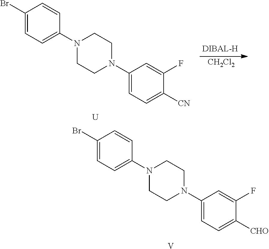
C1(Br)=CC=C(N2CCN(C3=CC=C([CHO])C(F)=C3)CC2)C=C1.[V].C1(Br)=CC=C(N2CCN(C3=CC=C([CN])C(F)=C3)CC2)C=C1.[U].[CH2Cl2]
